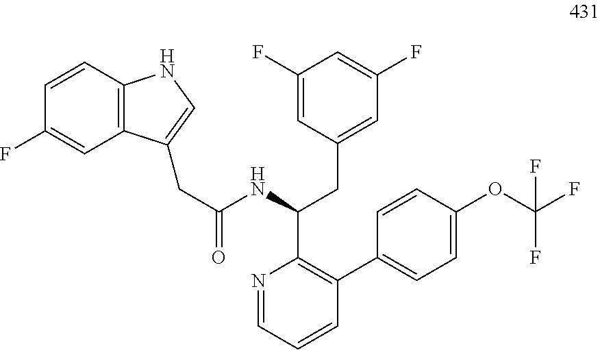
N1=CC=CC(C2=CC=C(OC(F)(F)F)C=C2)=C1C(NC(CC1=CNC2=C1C=C(F)C=C2)=O)CC1=CC(F)=CC(F)=C1
